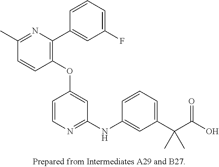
C1(OC2=CC(NC3=CC(C(C(O)=O)(C)C)=CC=C3)=NC=C2)=C(C2=CC(F)=CC=C2)N=C(C)C=C1
